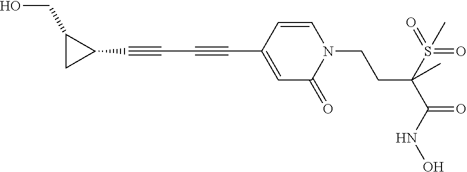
C1=CC(C#CC#CC2C(CO)C2)=CC(=O)N1CCC(S(=O)(=O)C)(C(=O)NO)C
